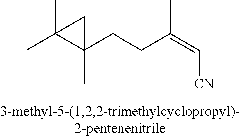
CC1(C)C(CCC(=C[CN])C)(C)C1
